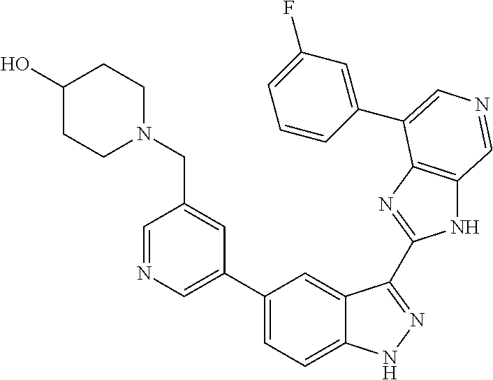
C1(C2=CN=CC(CN3CCC(O)CC3)=C2)=CC=C2C(=C1)C(C1=NC3=C(N1)C=NC=C3C1=CC(F)=CC=C1)=NN2
